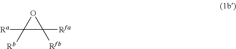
O1C([Ra])([Rb])C1([Rfa])[Rfb]
